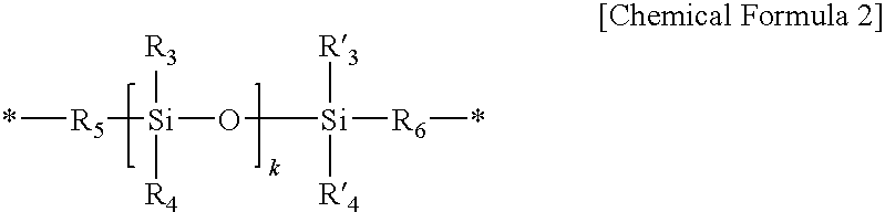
[R5](*)[Si]([R3])([R4])O[Si]([R3])([R4])[R6]*
